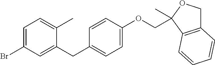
C1(Br)=CC=C(C)C(CC2=CC=C(OCC3(C)OCC4=C3C=CC=C4)C=C2)=C1
